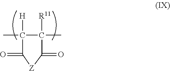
CC1([H])C(C)([R11])C(=O)[Z]C1=O
